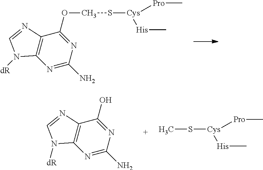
C12=C(N=C(N)N=C1OCS[Cys]([His]C)[Pro]C)N([dR])C=N2.C12=C(N=C(N)N=C1O)N([dR])C=N2.CS[Cys]([His]C)[Pro]C
